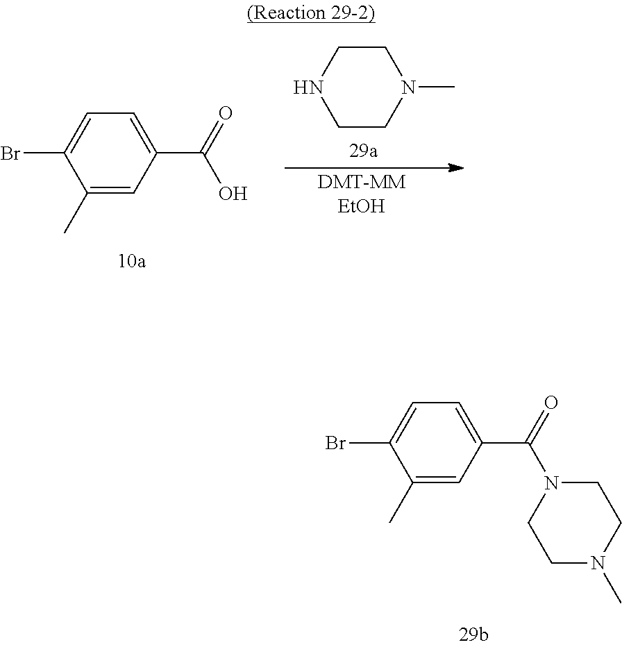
C1(C)=CC(C(=O)N2CCN(C)CC2)=CC=C1Br.C1(C)=CC(C(=O)O)=CC=C1Br.[DMT-MMEtOH].C1CNCCN1C
